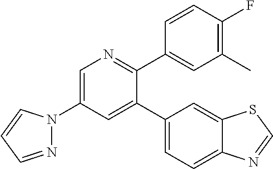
C1(N2N=CC=C2)=CN=C(C2=CC(C)=C(F)C=C2)C(C2=CC=C3C(=C2)SC=N3)=C1
